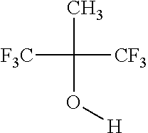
CC(O[H])([CF3])[F3C]
